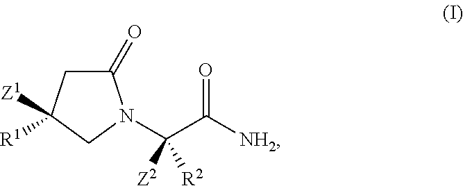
C1(=O)CC([Z1])([R1])CN1C(C([NH2])=O)([Z2])[R2]
